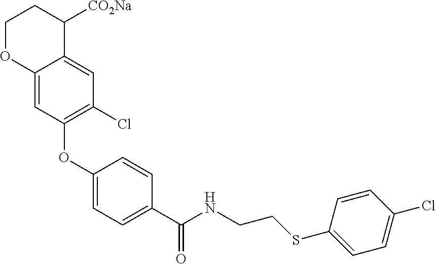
C1(OC2=C(Cl)C=C3C(=C2)OCCC3[CO2Na])=CC=C(C(NCCSC2=CC=C(Cl)C=C2)=O)C=C1
